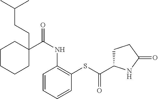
C1C(C(NC2=C(SC(C3CCC(=O)N3)=O)C=CC=C2)=O)(CCC(C)C)CCCC1
